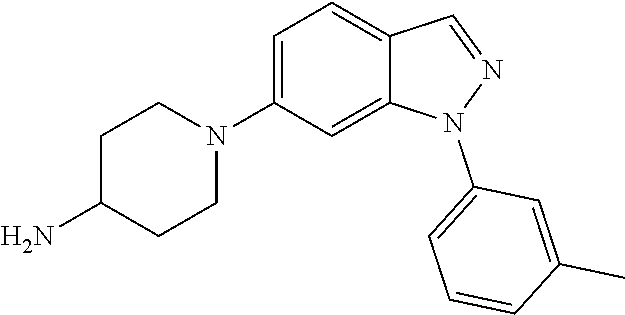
C1C(N)CCN(C2=CC=C3C(=C2)N(C2=CC=CC(C)=C2)N=C3)C1
